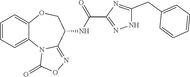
C1=CC=C2C(=C1)OCC(NC(C1=NNC(CC3=CC=CC=C3)=N1)=O)C1=NOC(=O)N21
